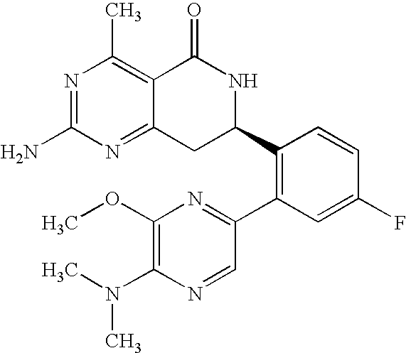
N1=C(N)N=C2C(=C1C)C(=O)NC(C1=C(C3=NC(OC)=C(N(C)C)N=C3)C=C(F)C=C1)C2
